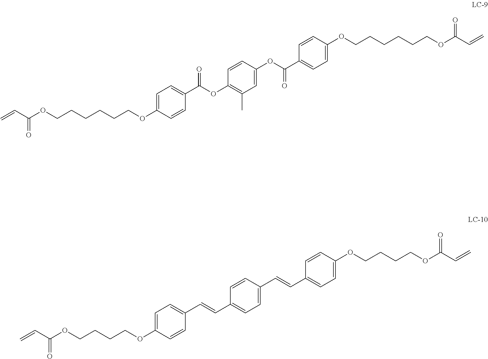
C1=C(OCCCCOC(C=C)=O)C=CC(C=CC2=CC=C(C=CC3=CC=C(OCCCCOC(C=C)=O)C=C3)C=C2)=C1.C1=C(OCCCCCCOC(C=C)=O)C=CC(C(OC2=C(C)C=C(OC(C3=CC=C(OCCCCCCOC(C=C)=O)C=C3)=O)C=C2)=O)=C1
